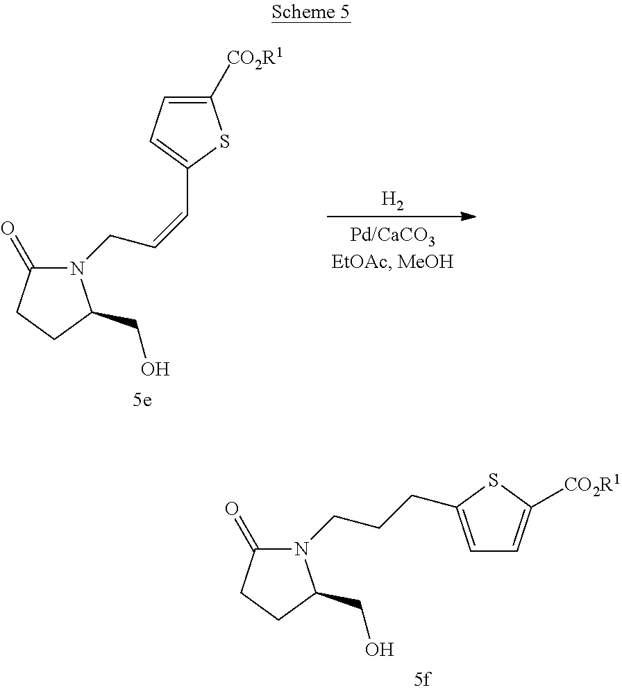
N1(CCCC2=CC=C([CO2R1])S2)C(=O)CCC1CO.N1(CC=CC2=CC=C([CO2R1])S2)C(=O)CCC1CO.[H2]
